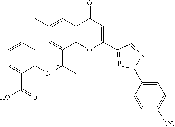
C1=C(C(O)=O)C(NC(C)C2=CC(C)=CC3=C2OC(C2=CN(C4=CC=C([CN])C=C4)N=C2)=CC3=O)=CC=C1
